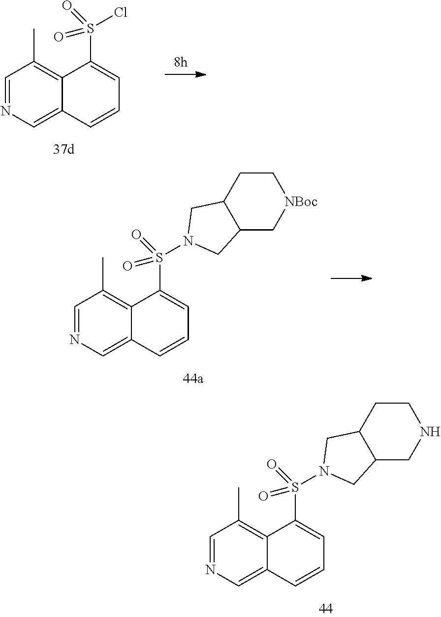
C1=NC=C2C(=C1C)C(S(Cl)(=O)=O)=CC=C2.C1=NC=C2C(=C1C)C(S(N1CC3C(C1)CNCC3)(=O)=O)=CC=C2.C1=NC=C2C(=C1C)C(S(N1CC3C(C1)C[NBoc]CC3)(=O)=O)=CC=C2
